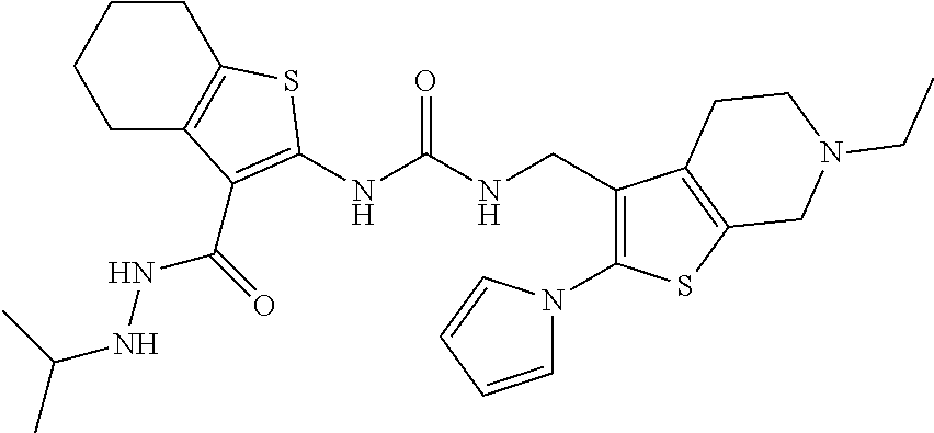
C1CC2=C(CC1)C(C(NNC(C)C)=O)=C(NC(NCC1=C(N3C=CC=C3)SC3=C1CCN(CC)C3)=O)S2
